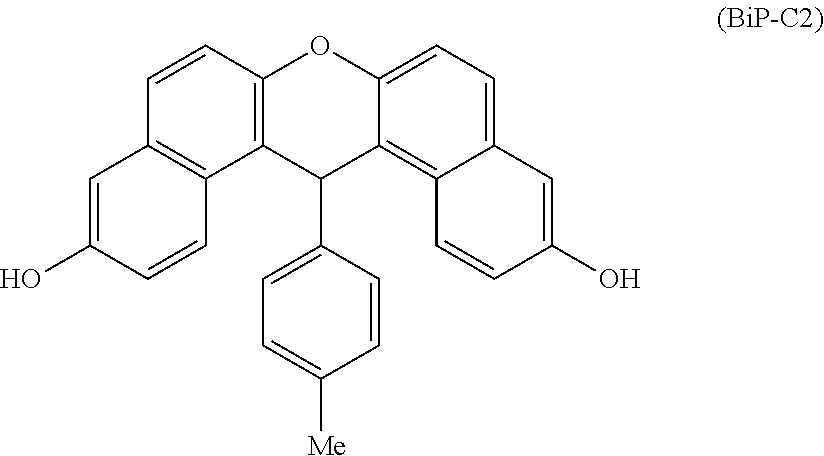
C1=C(O)C=CC2=C1C=CC1=C2C(C2=CC=C([Me])C=C2)C2=C3C(=CC=C2O1)C=C(O)C=C3
